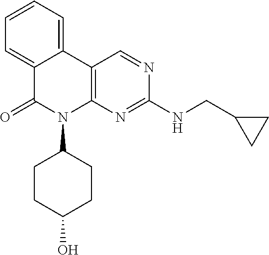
C12=CC=CC=C1C1=C(N(C3CCC(O)CC3)C2=O)N=C(NCC2CC2)N=C1
